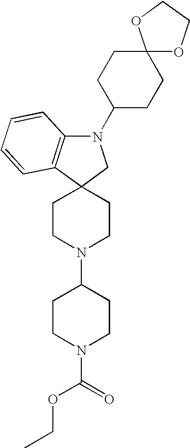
C1CN(C2CCN(C(=O)OCC)CC2)CCC12CN(C1CCC3(OCCO3)CC1)C1=C2C=CC=C1
